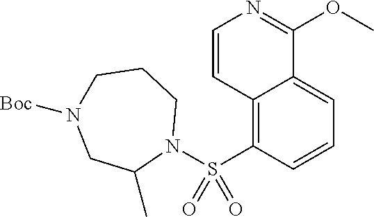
C12=C(S(N3CCCN([Boc])CC3C)(=O)=O)C=CC=C1C(OC)=NC=C2
